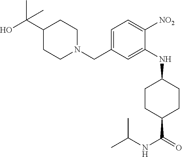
OC(C1CCN(CC2=CC=C([NO2])C(NC3CCC(C(=O)NC(C)C)CC3)=C2)CC1)(C)C
